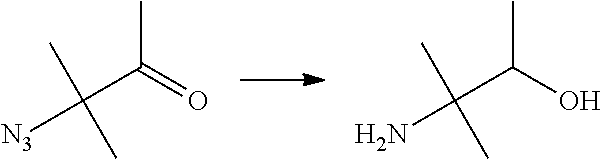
CC(=O)C(C)(C)[N3].CC(O)C(C)(C)N
